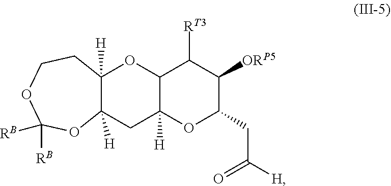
C12([H])CC3([H])C(OC1([H])CCOC([RB])([RB])O2)C([RT3])C([ORP5])C(CC([H])=O)O3
